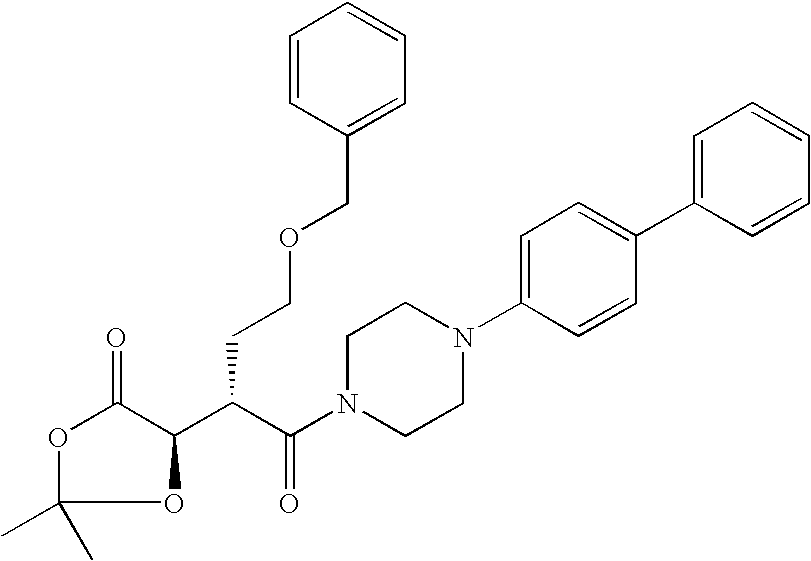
O1C(=O)C(C(C(N2CCN(C3=CC=C(C4=CC=CC=C4)C=C3)CC2)=O)CCOCC2=CC=CC=C2)OC1(C)C
